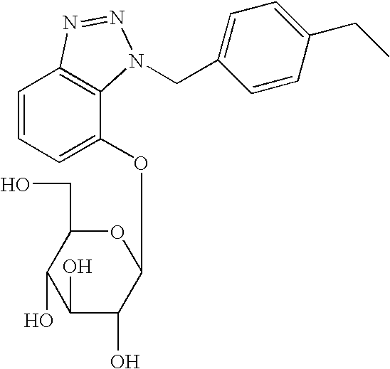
C1=CC=C(OC2OC(CO)C(O)C(O)C2O)C2=C1N=NN2CC1=CC=C(CC)C=C1
